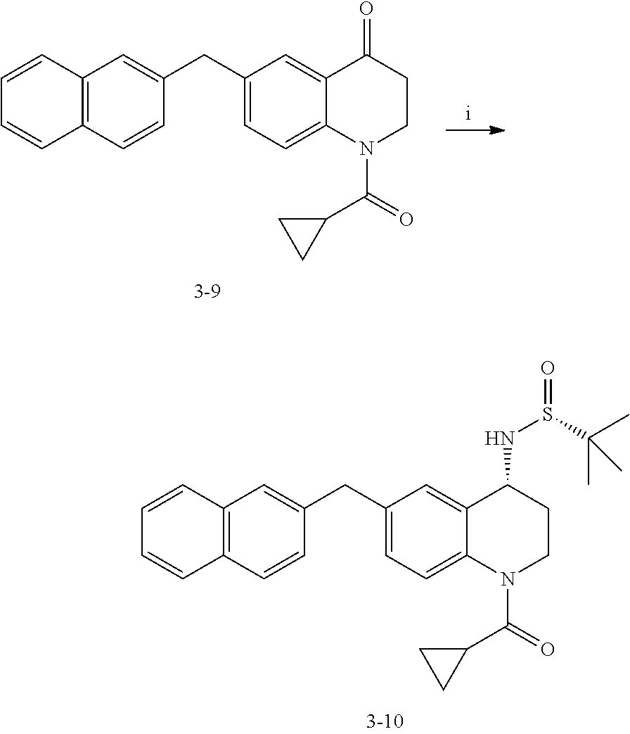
C1(CC2=CC3=C(C=C2)C=CC=C3)=CC=C2C(=C1)C(NS(=O)C(C)(C)C)CCN2C(=O)C1CC1.C1(CC2=CC3=C(C=C2)C=CC=C3)=CC=C2C(=C1)C(=O)CCN2C(=O)C1CC1
